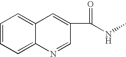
C(NC)(=O)C1=CC2=CC=CC=C2N=C1
